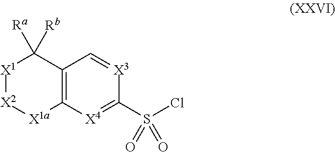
[X1]1[X2][X1a]C2=C(C1([Ra])[Rb])C=[X3]C(S(Cl)(=O)=O)=[X4]2
